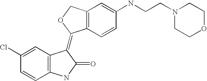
C1(Cl)=CC2=C(C=C1)NC(=O)C2=C1C2=C(CO1)C=C(NCCN1CCOCC1)C=C2
